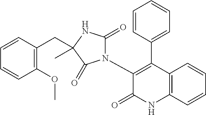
C1(N2C(=O)NC(C)(CC3=C(OC)C=CC=C3)C2=O)=C(C2=CC=CC=C2)C2=C(NC1=O)C=CC=C2
